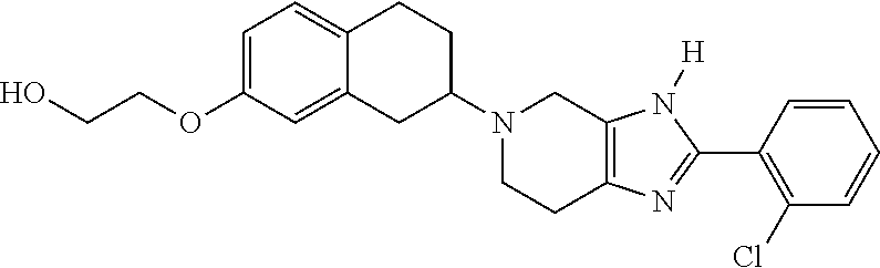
C12=CC=C(OCCO)C=C1CC(N1CCC3=C(C1)N([H])C(C1=C(Cl)C=CC=C1)=N3)CC2
